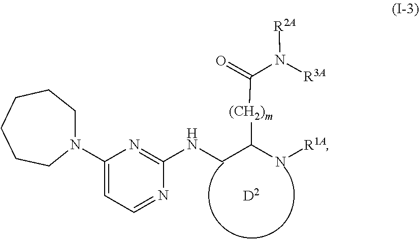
C1=NC(NCC(N[R1A])[(CH2)m]C(=O)N([R3A])[R2A])=NC(N2CCCCCC2)=C1
